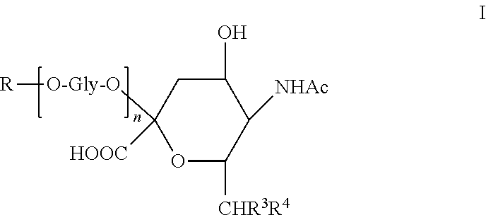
C1(O)CC([HOOC])([O-Gly-O][R])OC([CHR3R4])C1[NHAc]
